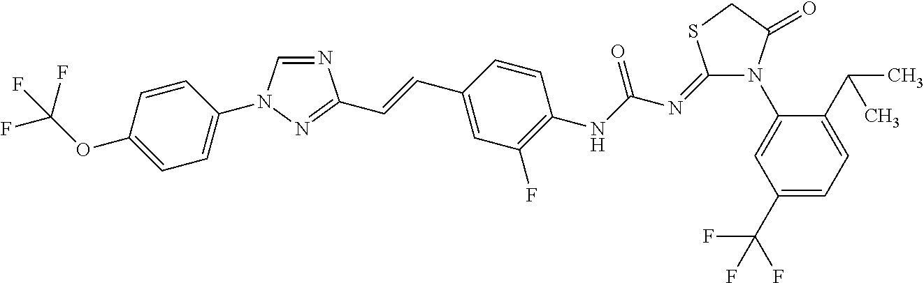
N1=CN(C2=CC=C(OC(F)(F)F)C=C2)N=C1C=CC1=CC(F)=C(NC(=O)N=C2N(C3=CC(C(F)(F)F)=CC=C3C(C)C)C(=O)CS2)C=C1
